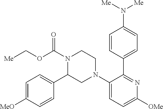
N1(C(OC[Me])=O)CCN(C2=CC=C([OMe])N=C2C2=CC=C(N([Me])[Me])C=C2)CC1C1=CC=C([MeO])C=C1
